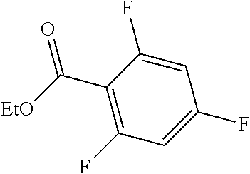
C(C1=C(F)C=C(F)C=C1F)([EtO])=O
